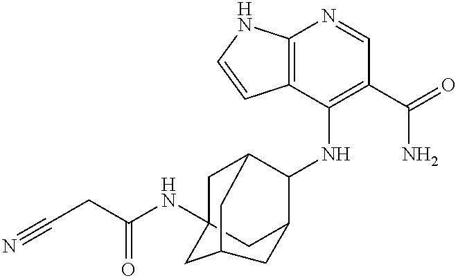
C12=C(C(NC3C4CC5(NC(CC#N)=O)CC3CC(C5)C4)=C(C(=O)N)C=N1)C=CN2
